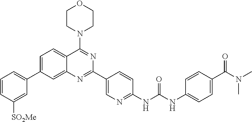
C1(NC(NC2=CC=C(C(N(C)C)=O)C=C2)=O)=NC=C(C2=NC3=CC(C4=CC=CC([SO2Me])=C4)=CC=C3C(N3CCOCC3)=N2)C=C1
